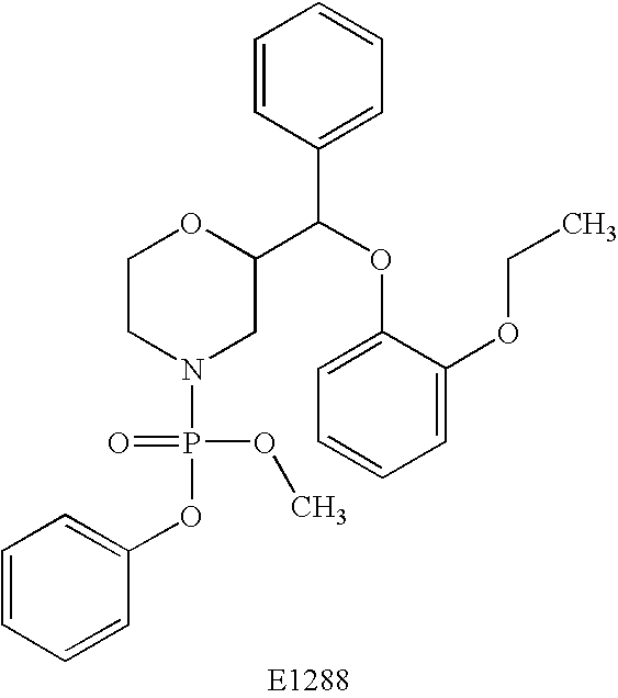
C1CN(P(OC2=CC=CC=C2)(=O)OC)CC(C(OC2=CC=CC=C2OCC)C2=CC=CC=C2)O1
